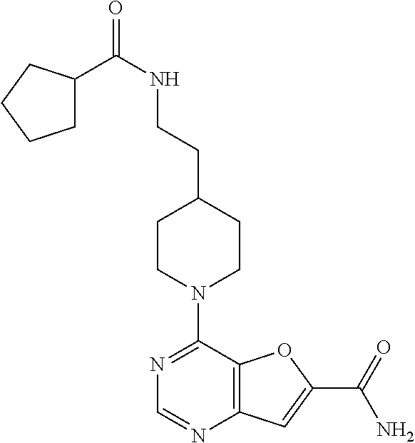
N1=C(N2CCC(CCNC(C3CCCC3)=O)CC2)C2=C(N=C1)C=C(C(=O)N)O2
